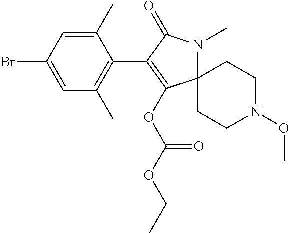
C12(N(C)C(=O)C(C3=C(C)C=C(Br)C=C3C)=C1OC(OCC)=O)CCN(OC)CC2
